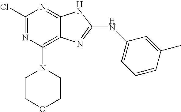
ClC1=NC(N2CCOCC2)=C2C(=N1)NC(NC1=CC=CC(C)=C1)=N2
